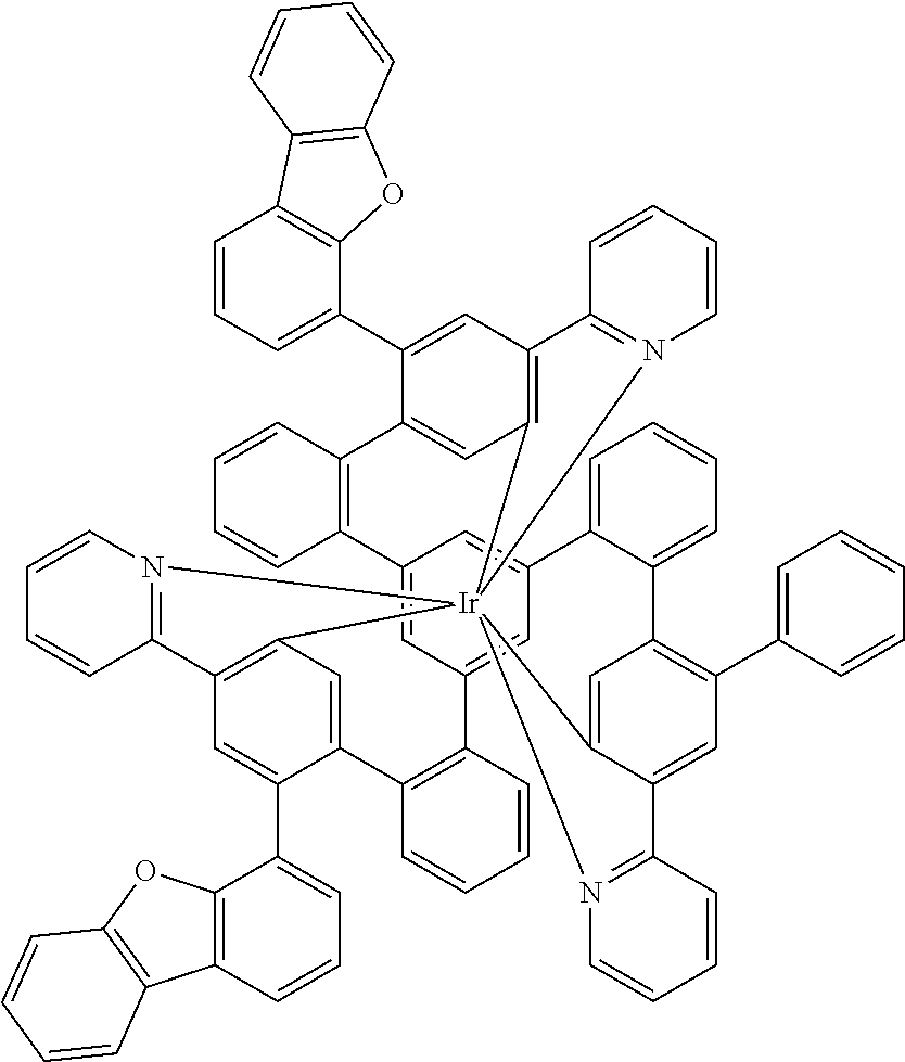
C12=CC3=CC(=C1)C1=CC=CC=C1C1=C(C4=CC=CC=C4)C=C4C(=C1)[Ir]15(C6=C(C=C(C7=CC=CC8=C7OC7=C8C=CC=C7)C(=C6)C6=C3C=CC=C6)C3=N1C=CC=C3)(C1=C(C=C(C3=CC=CC6=C3OC3=C6C=CC=C3)C(=C1)C1=C2C=CC=C1)C1=N5C=CC=C1)N1=C4C=CC=C1
